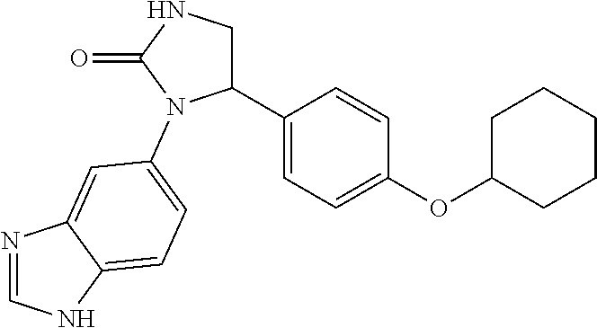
C1(C2=CC=C(OC3CCCCC3)C=C2)CNC(=O)N1C1=CC=C2NC=NC2=C1
